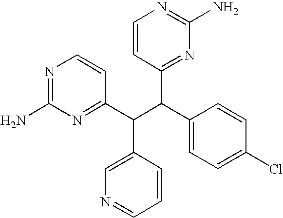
N1=C(N)N=C(C(C(C2=CC=C(Cl)C=C2)C2=NC(N)=NC=C2)C2=CN=CC=C2)C=C1
